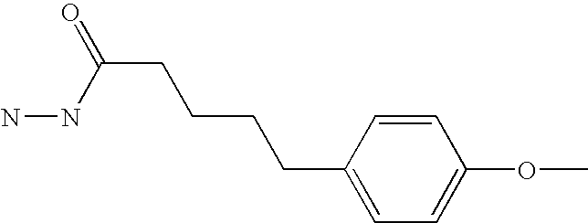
C1=CC(CCCCC(=O)NN)=CC=C1OC
